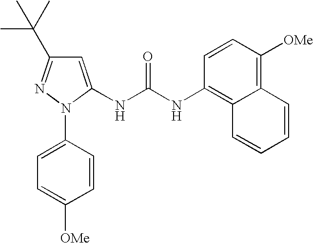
C1(N2N=C(C(C)(C)C)C=C2NC(NC2=C3C(=C([OMe])C=C2)C=CC=C3)=O)=CC=C([OMe])C=C1
